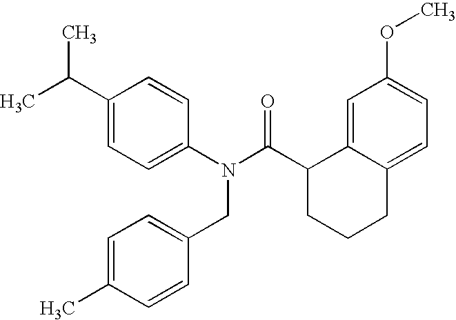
C1(C(C)C)=CC=C(N(C(C2CCCC3=CC=C(OC)C=C23)=O)CC2=CC=C(C)C=C2)C=C1
